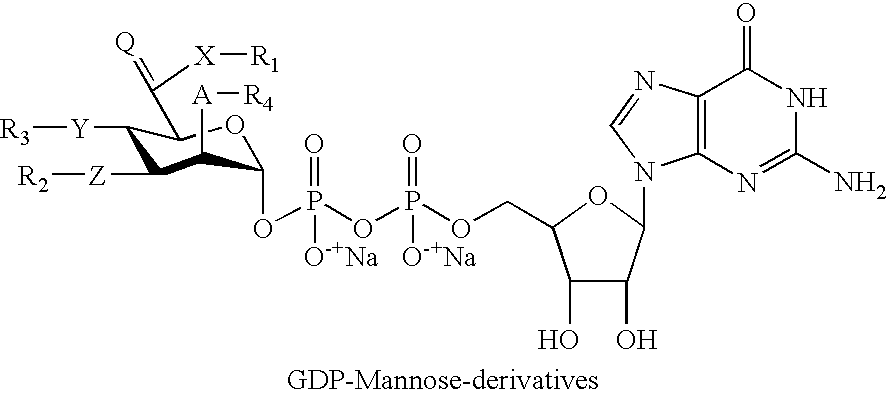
C1([Y][R3])C([Z][R2])C([A][R4])C(OP(OP(OCC2C(O)C(O)C(N3C4=C(N=C3)C(=O)NC(N)=N4)O2)(=O)[O-+Na])(=O)[O-+Na])OC1C(=[Q])[X][R1]
